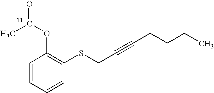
C1=CC=CC(SCC#CCCCC)=C1OC(C)=O
